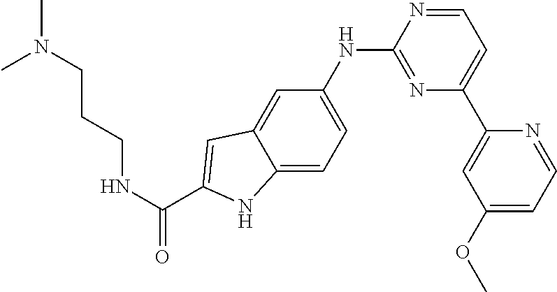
C12=CC=C(NC3=NC(C4=CC(OC)=CC=N4)=CC=N3)C=C1C=C(C(NCCCN(C)C)=O)N2
